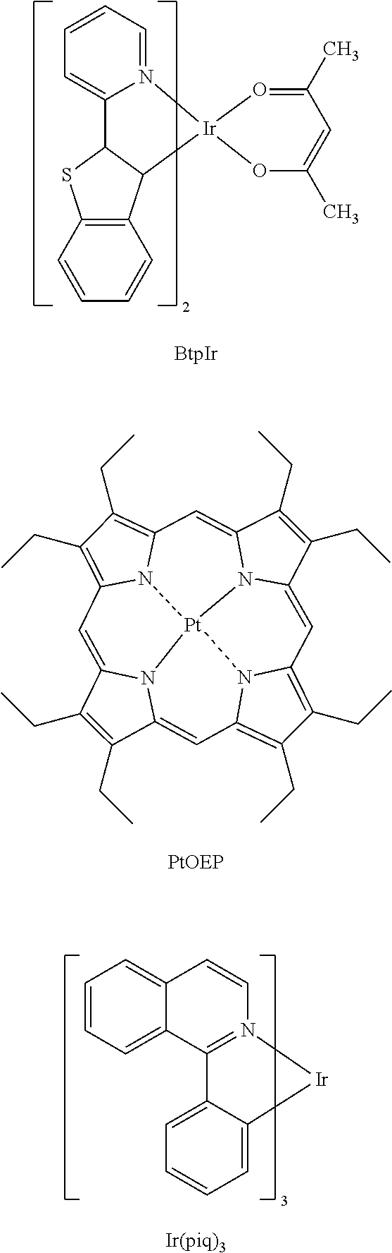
C1=CC=C2N(=C1)[Ir]1(C3C2SC2=C3C=CC=C2)OC(C)=CC(C)=O1.C1(CC)=C(CC)C2=CC3=C(CC)C(CC)=C4N3[Pt]35N2C1=CC1=C(CC)C(CC)=C(N13)C=C1C(CC)=C(CC)C(=C4)N15.C1=CC=C2C(=C1)C=CN1=C2C2=CC=CC=C2[Ir]1
